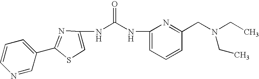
C1=CN=CC(C2=NC(NC(NC3=CC=CC(CN(CC)CC)=N3)=O)=CS2)=C1
